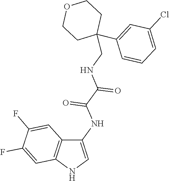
C1=C(C2(CNC(C(=O)NC3=CNC4=C3C=C(F)C(F)=C4)=O)CCOCC2)C=CC=C1Cl
